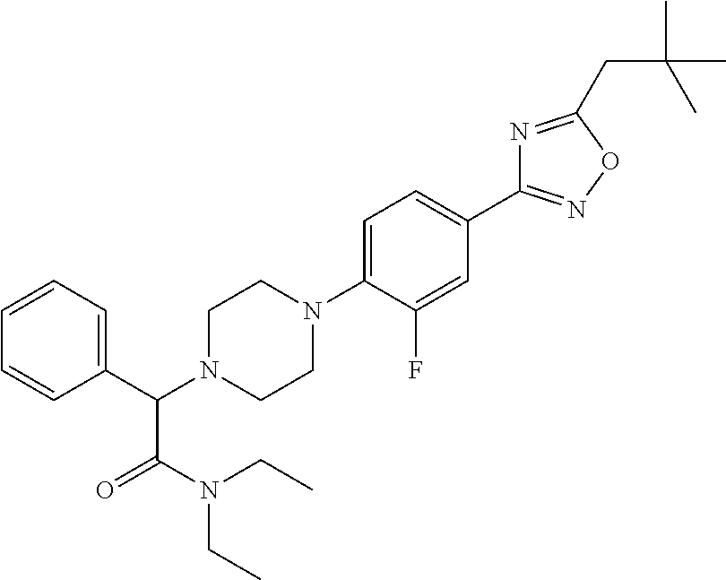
C1(C(N2CCN(C3=CC=C(C4=NOC(CC(C)(C)C)=N4)C=C3F)CC2)C(N(CC)CC)=O)=CC=CC=C1
